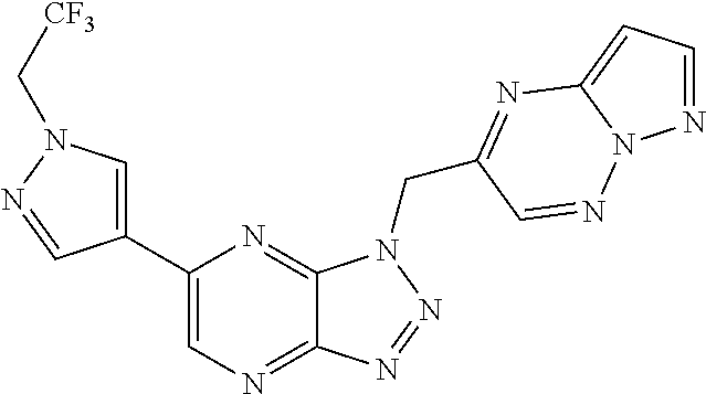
C1=C(C2=CN=C3C(=N2)N(CC2=NC4=CC=NN4N=C2)N=N3)C=NN1C[CF3]
